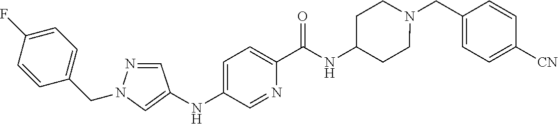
C1([CN])=CC=C(CN2CCC(NC(C3=CC=C(NC4=CN(CC5=CC=C(F)C=C5)N=C4)C=N3)=O)CC2)C=C1
